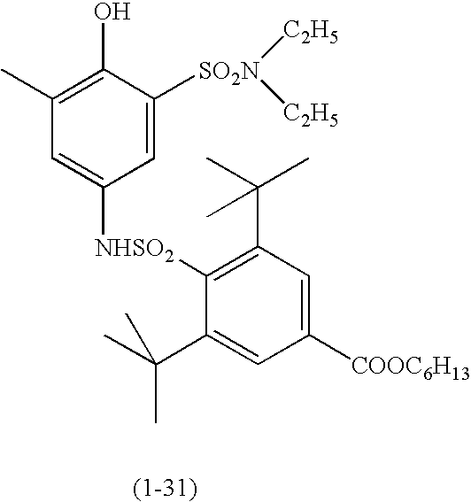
C1(C)=C(O)C([SO2N]([C2H5])[C2H5])=CC([NHSO2]C2=C(C(C)(C)C)C=C([COOC6H13])C=C2C(C)(C)C)=C1
